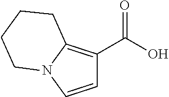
C1=CN2C(=C1C(O)=O)CCCC2
